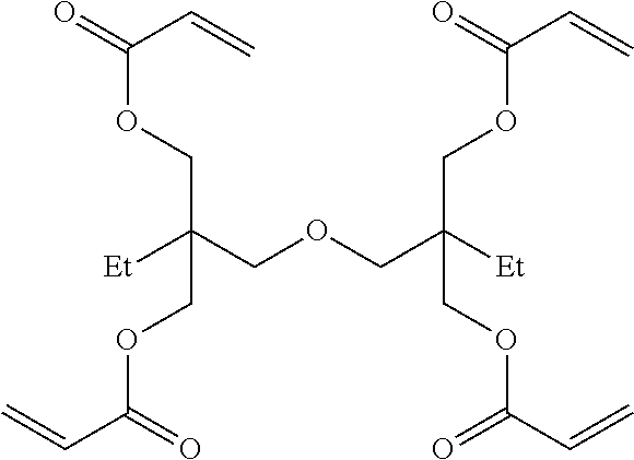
C(COCC([Et])(COC(C=C)=O)COC(C=C)=O)([Et])(COC(=O)C=C)COC(C=C)=O
